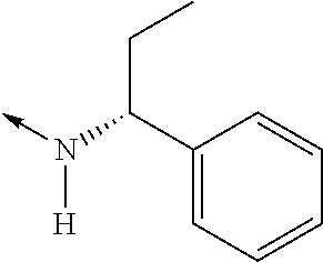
N([H])(->C)C(C1=CC=CC=C1)CC
